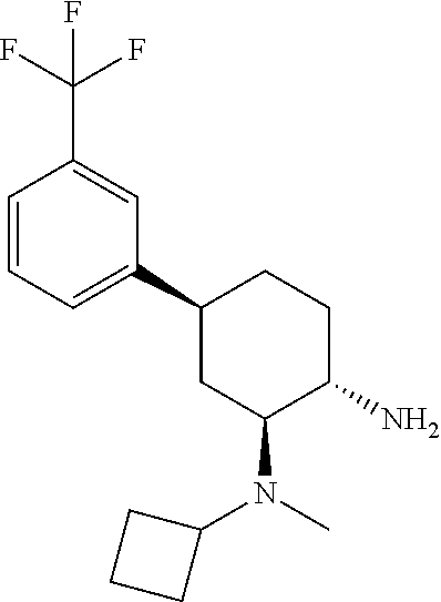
C1=CC=C(C2CC(N(C)C3CCC3)C(N)CC2)C=C1C(F)(F)F
